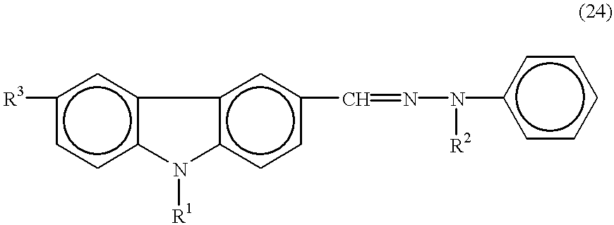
[R3]c1ccc2c(c1)-c1c(ccc(C=NN(c3ccccc3)[R2])c1)N2[R1]
